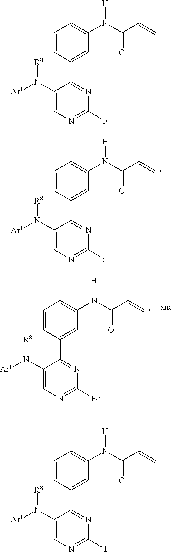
C1=CC(C2=NC(F)=NC=C2N([Ar1])[R8])=CC(N(C(C=C)=O)[H])=C1.C1=CC(C2=NC(Cl)=NC=C2N([Ar1])[R8])=CC(N(C(C=C)=O)[H])=C1.C1=CC(C2=NC(Br)=NC=C2N([Ar1])[R8])=CC(N(C(C=C)=O)[H])=C1.C1=CC(C2=NC(I)=NC=C2N([Ar1])[R8])=CC(N(C(C=C)=O)[H])=C1
